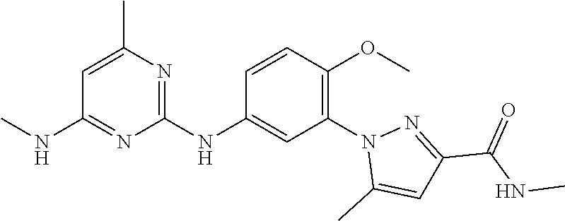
C1(NC2=CC(N3C(C)=CC(C(NC)=O)=N3)=C(OC)C=C2)=NC(C)=CC(NC)=N1
